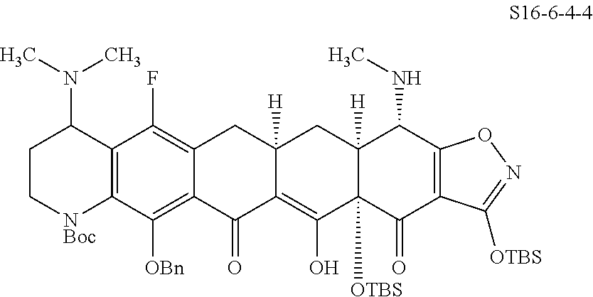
C1C[NBoc]C2=C(C1N(C)C)C(F)=C1C(=C2[OBn])C(=O)C2=C(O)C3([OTBS])C([H])(CC2([H])C1)C(NC)C1=C(C3=O)C([OTBS])=NO1
